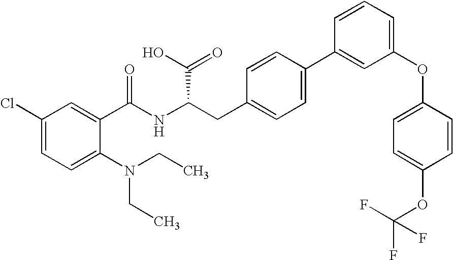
C1(Cl)=CC=C(N(CC)CC)C(C(NC(CC2=CC=C(C3=CC(OC4=CC=C(OC(F)(F)F)C=C4)=CC=C3)C=C2)C(O)=O)=O)=C1
